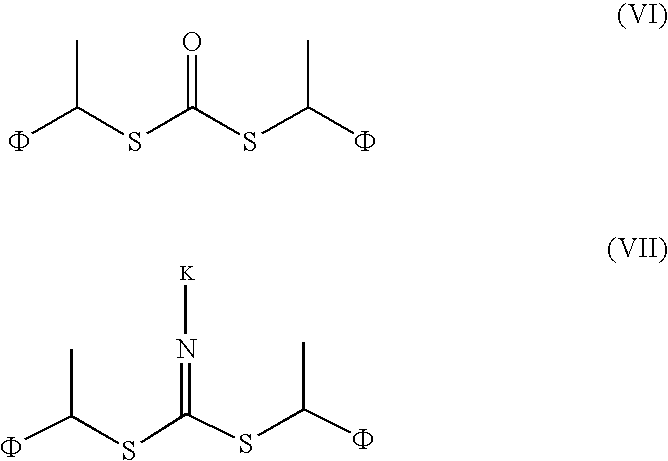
CC(SC(SC(F)C)=O)F.CC(F)SC(=N[K])SC(C)F
